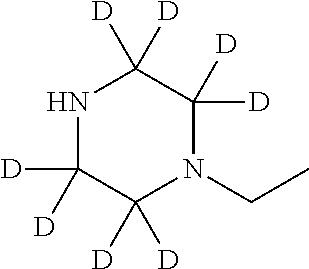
N1C([D])([D])C([D])([D])N(CC)C([D])([D])C1([D])[D]
